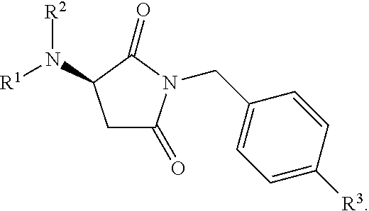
C1C(=O)N(CC2=CC=C([R3])C=C2)C(=O)C1N([R2])[R1]
